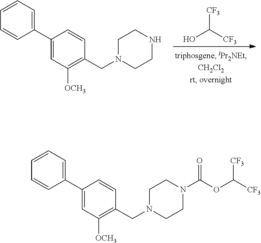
C1(C2=CC=CC=C2)=CC([OCH3])=C(CN2CCNCC2)C=C1.[CF3]C([CF3])O.C1(C2=CC=CC=C2)=CC([OCH3])=C(CN2CCN(C(=O)OC([CF3])[CF3])CC2)C=C1
